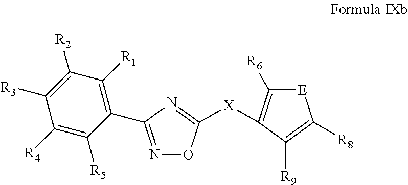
N1=C(C2=C([R1])C([R2])=C([R3])C([R4])=C2[R5])N=C([X]C2=C([R6])[E]C([R8])=C2[R9])O1
